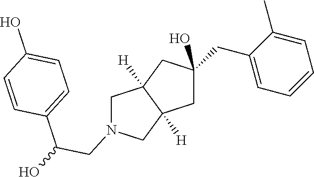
C1=C(O)C=CC(C(CN2CC3([H])C([H])(C2)CC(CC2=CC=CC=C2C)(O)C3)O)=C1
